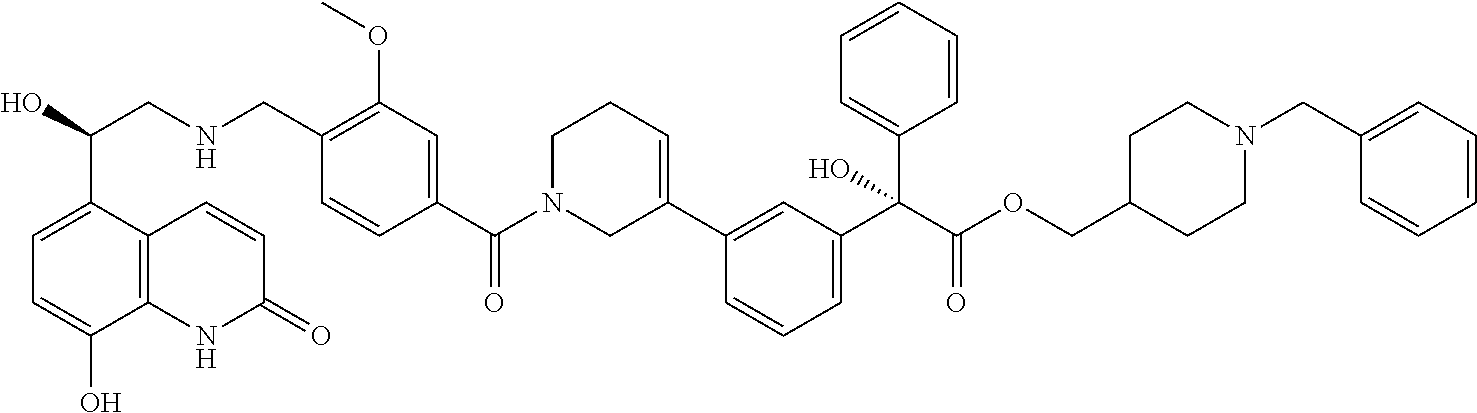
C1N(C(C2=CC(OC)=C(CNCC(O)C3=CC=C(O)C4=C3C=CC(=O)N4)C=C2)=O)CC(C2=CC(C(C(OCC3CCN(CC4=CC=CC=C4)CC3)=O)(C3=CC=CC=C3)O)=CC=C2)=CC1
